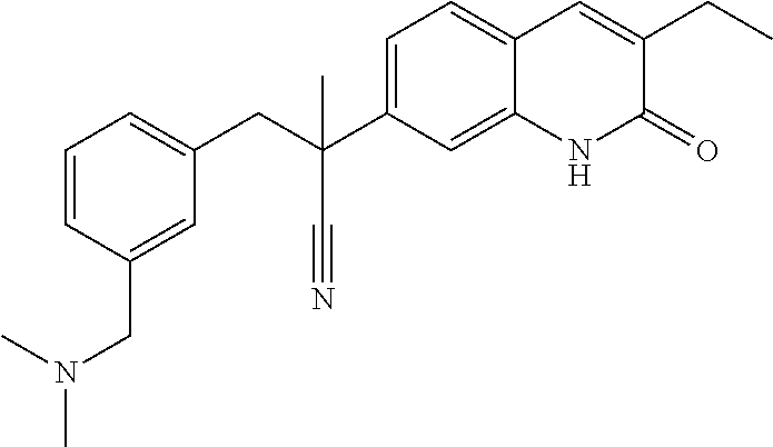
C1=CC=C(CC(C2=CC=C3C(=C2)NC(=O)C(CC)=C3)(C#N)C)C=C1CN(C)C
